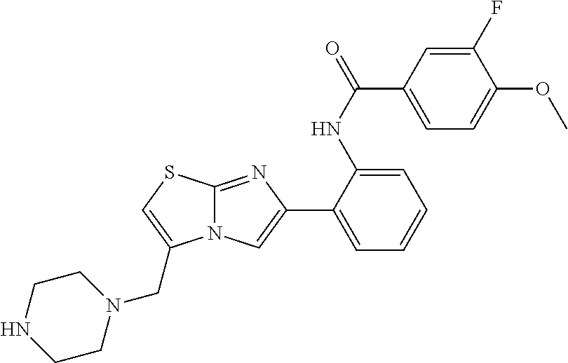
C1(NC(C2=CC=C(OC)C(F)=C2)=O)=CC=CC=C1C1=CN2C(=N1)SC=C2CN1CCNCC1
